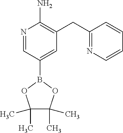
N1=CC(B2OC(C)(C)C(C)(C)O2)=CC(CC2=NC=CC=C2)=C1N
